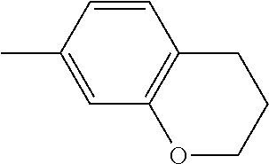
C1=CC(C)=CC2=C1CCCO2
